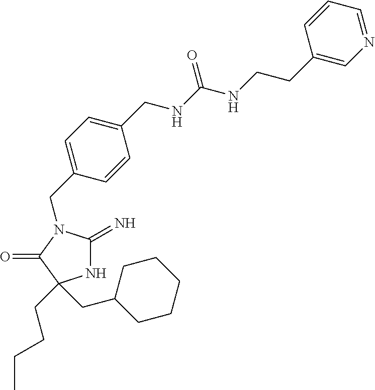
C1(CN2C(=N)NC(CCCC)(CC3CCCCC3)C2=O)=CC=C(CNC(NCCC2=CN=CC=C2)=O)C=C1
